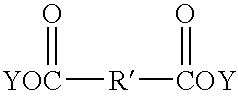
O=[YOC][R][COY]=O
